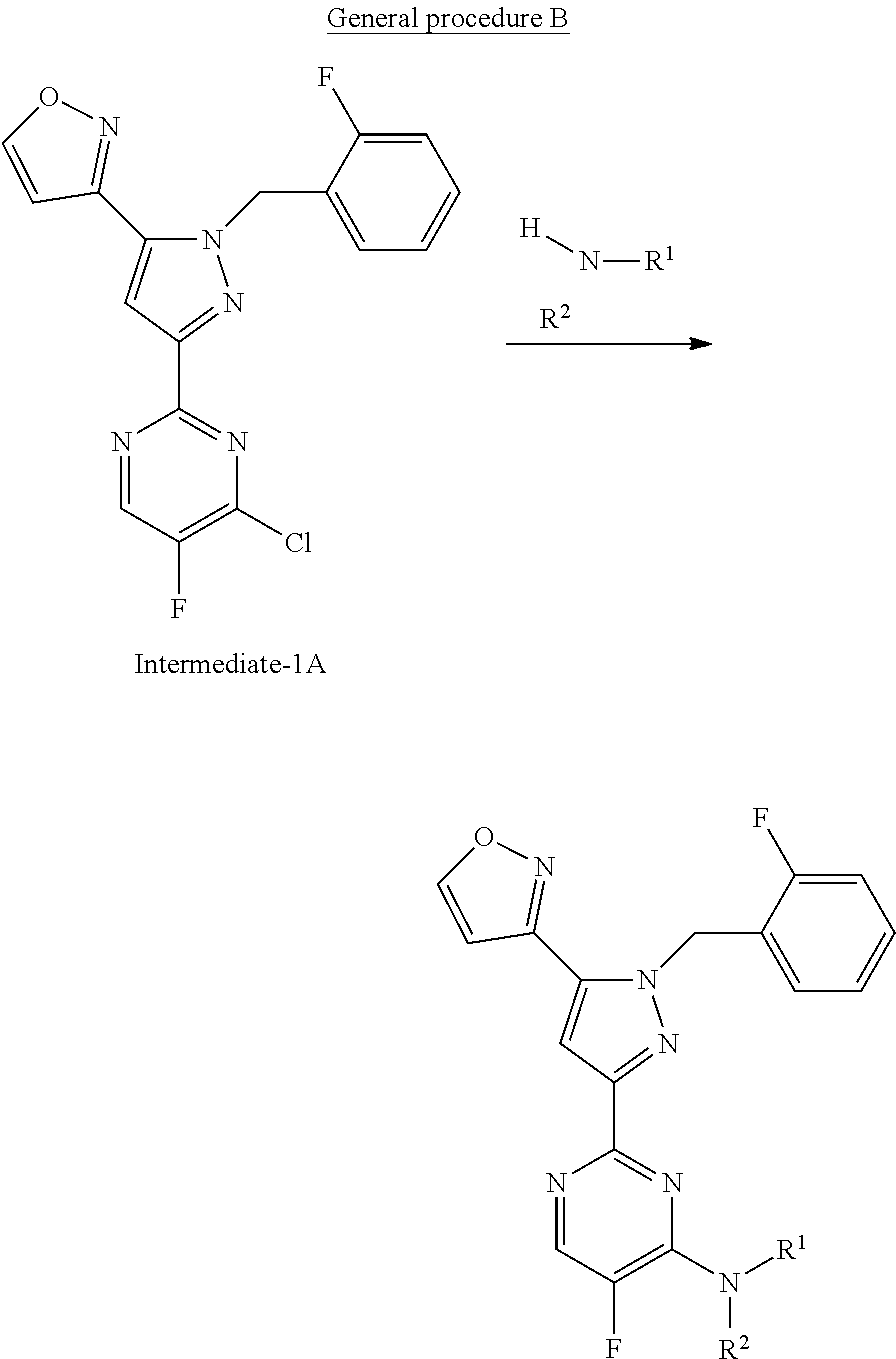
[H]N[R1].[R2].N1=CC(F)=C(Cl)N=C1C1=NN(CC2=CC=CC=C2F)C(C2=NOC=C2)=C1.N1=CC(F)=C(N([R1])[R2])N=C1C1=NN(CC2=CC=CC=C2F)C(C2=NOC=C2)=C1
